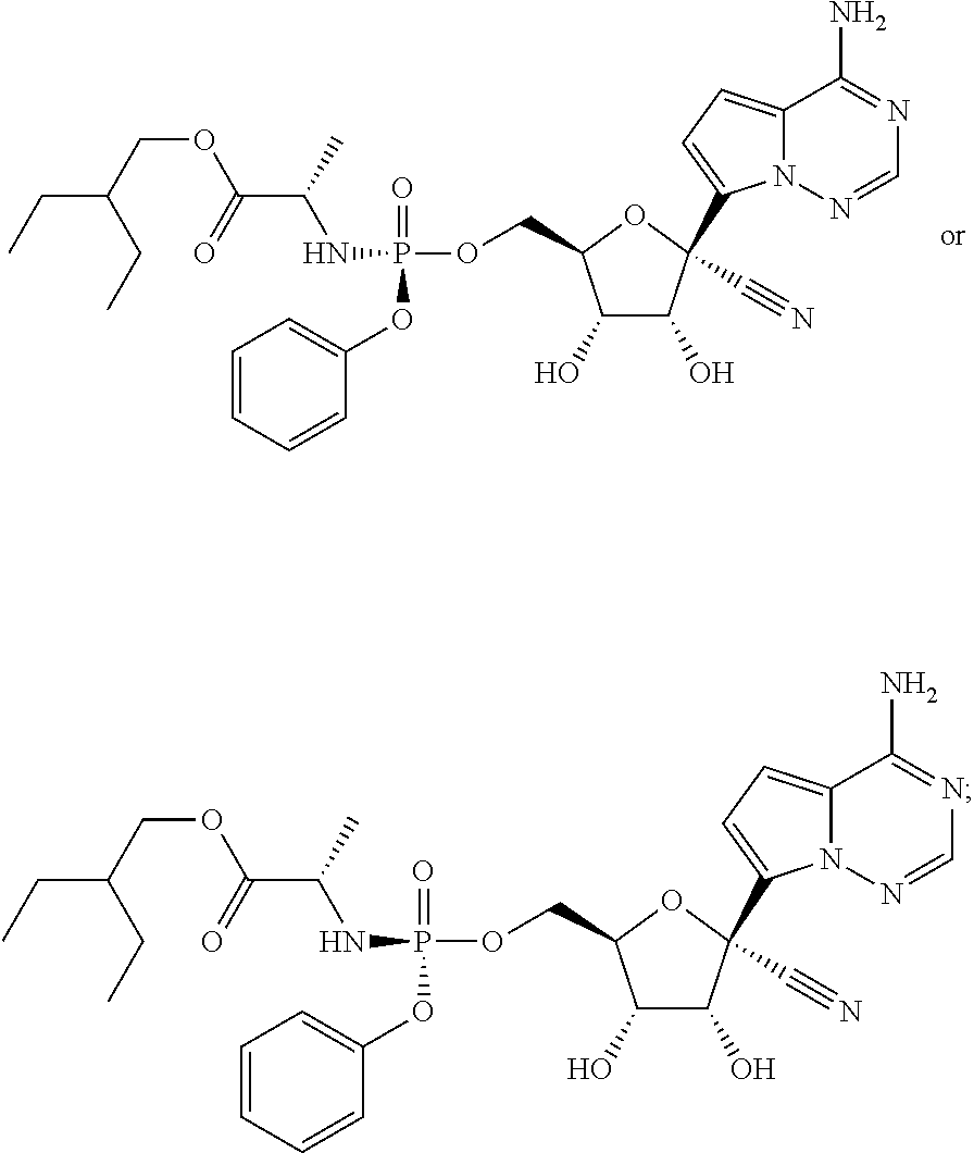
C12=CC=C(C3(C#N)C(O)C(O)C(COP(NC(C)C(=O)OCC(CC)CC)(=O)OC4=CC=CC=C4)O3)N1N=CN=C2N.C12=CC=C(C3(C#N)C(O)C(O)C(COP(NC(C)C(=O)OCC(CC)CC)(=O)OC4=CC=CC=C4)O3)N1N=CN=C2N
